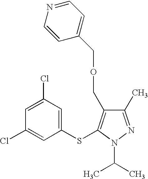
C1(Cl)=CC(Cl)=CC(SC2=C(COCC3=CC=NC=C3)C(C)=NN2C(C)C)=C1
